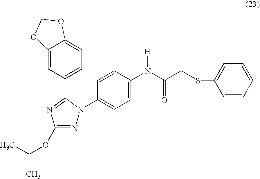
C1=CC(N(C(CSC2=CC=CC=C2)=O)[H])=CC=C1N1N=C(OC(C)C)N=C1C1=CC=C2C(=C1)OCO2
